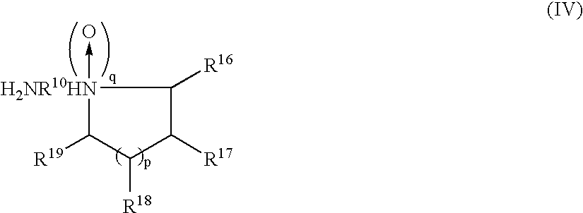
[H2NR10HN]1(->O)C([R19])C([R18])C([R17])C1[R16]
